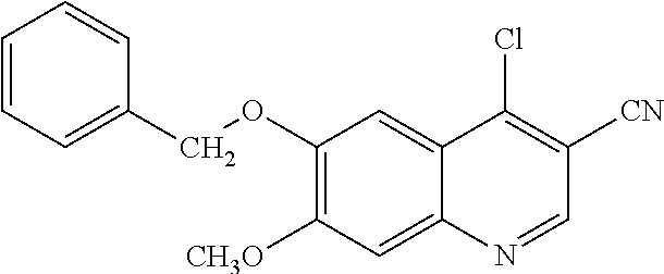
C1(OCC2=CC=CC=C2)=C([CH3O])C=C2C(=C1)C(Cl)=C([CN])C=N2
